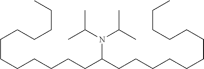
C(CCCCCCC(N(C(C)C)C(C)C)CCCCCCCCCCCC)CCCCC
